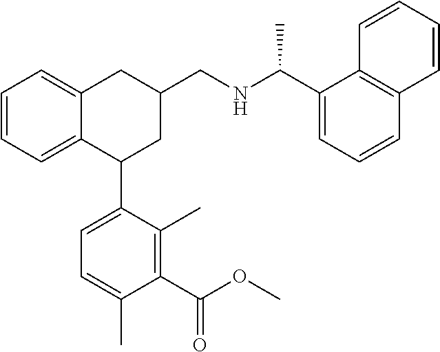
C1=CC=C2C(=C1)CC(CNC(C1=CC=CC3=C1C=CC=C3)C)CC2C1=CC=C(C)C(C(OC)=O)=C1C
